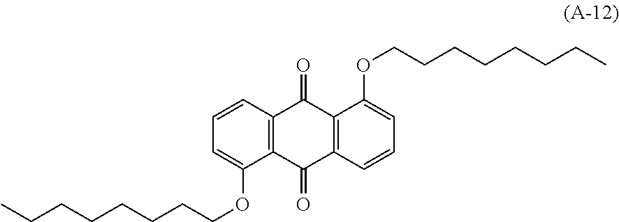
C1=CC2=C(C(OCCCCCCCC)=C1)C(=O)C1=C(C2=O)C(OCCCCCCCC)=CC=C1
